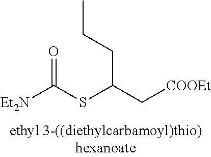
[Et2N]C(SC(C[COOEt])CCC)=O
